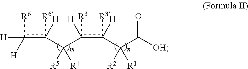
[H]c([R6])([H])c([R6])([H])C([R5])([R4])c([R3])([H])c([R3])([H])C([R2])([R1])C(=O)[OH]
